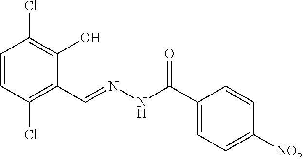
C1=CC(Cl)=C(C=NNC(=O)C2=CC=C([NO2])C=C2)C(O)=C1Cl
